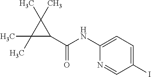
C1(C(=O)NC2=CC=C(I)C=N2)C(C)(C)C1(C)C
